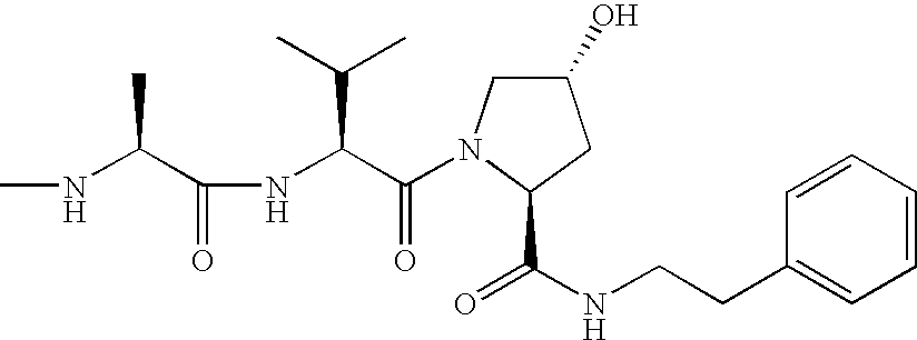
CNC(C(NC(C(=O)N1CC(O)CC1C(NCCC1=CC=CC=C1)=O)C(C)C)=O)C
